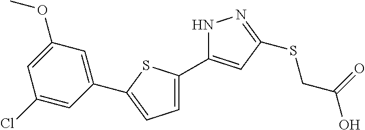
C1=C(C2=CC(SCC(O)=O)=NN2)SC(C2=CC(OC)=CC(Cl)=C2)=C1
